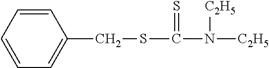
C1=CC=CC=C1CSC(=S)N([C2H5])[C2H5]
